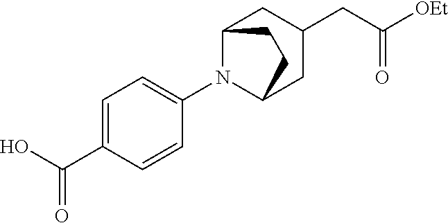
OC(C1=CC=C(N2C3CC(CC([OEt])=O)CC2CC3)C=C1)=O
